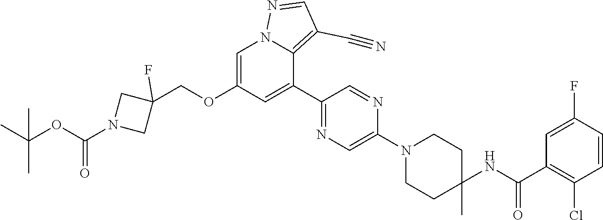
C1=C(OCC2(F)CN(C(OC(C)(C)C)=O)C2)C=C(C2=NC=C(N3CCC(NC(C4=C(Cl)C=CC(F)=C4)=O)(C)CC3)N=C2)C2=C(C#N)C=NN12
